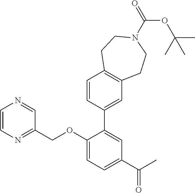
C1=CN=C(COC2=CC=C(C(C)=O)C=C2C2=CC3=C(C=C2)CCN(C(=O)OC(C)(C)C)CC3)C=N1
